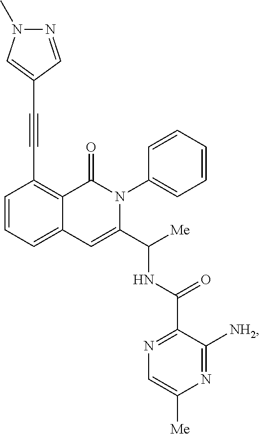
C1=CC=C2C(=C1C#CC1=CN(C)N=C1)C(=O)N(C1=CC=CC=C1)C(C([Me])NC(=O)C1=NC=C([Me])N=C1[NH2])=C2
